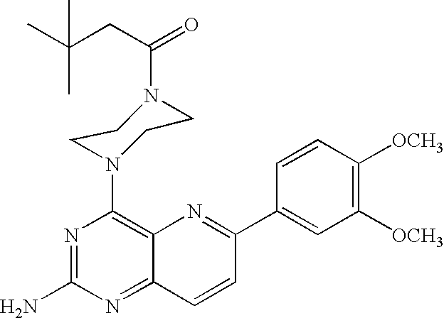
N1=C(N)N=C2C(=C1N1CCN(C(=O)CC(C)(C)C)CC1)N=C(C1=CC([OCH3])=C([OCH3])C=C1)C=C2
